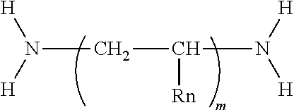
N(CC([Rn])N([H])[H])([H])[H]
